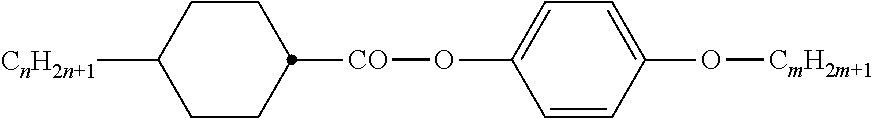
C1CC([CO]OC2=CC=C(O[CmH2m+1])C=C2)CCC1[CnH2n+1]
